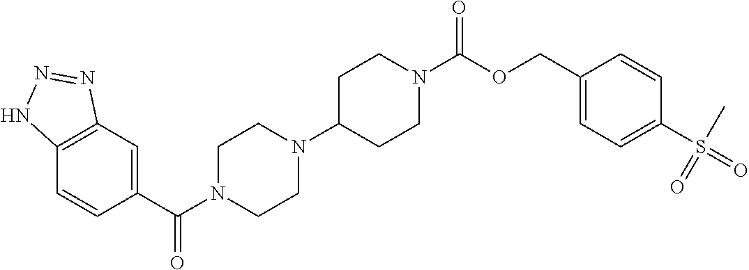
C1(C(N2CCN(C3CCN(C(OCC4=CC=C(S(=O)(C)=O)C=C4)=O)CC3)CC2)=O)=CC2=C(C=C1)NN=N2
